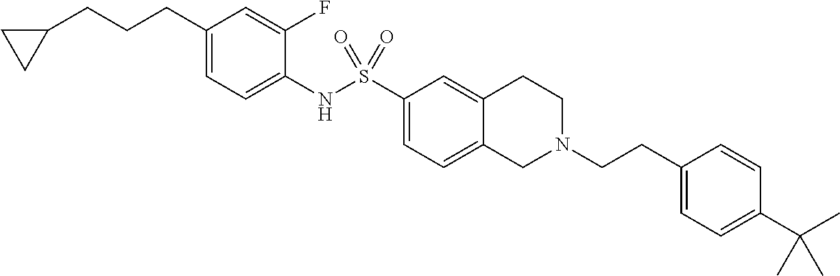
C1(CCCC2CC2)=CC=C(NS(C2=CC=C3C(=C2)CCN(CCC2=CC=C(C(C)(C)C)C=C2)C3)(=O)=O)C(F)=C1
